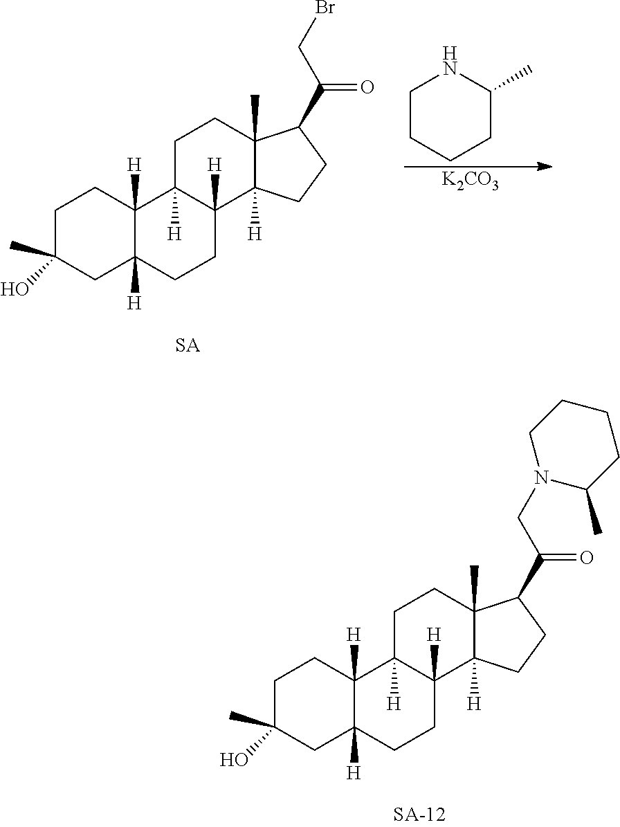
C1C(O)(C)CC2([H])C([H])(C1)C1([H])C([H])(CC2)C2([H])C(C)(CC1)C(C(CBr)=O)CC2.[K2CO3].C1CCCC(C)N1.C1C(O)(C)CC2([H])C([H])(C1)C1([H])C([H])(CC2)C2([H])C(C)(CC1)C(C(CN1C(C)CCCC1)=O)CC2
